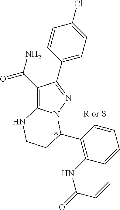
C1(C(=O)N)=C2N(N=C1C1=CC=C(Cl)C=C1)C(C1=C(NC(=O)C=C)C=CC=C1)CCN2.[R or S]
